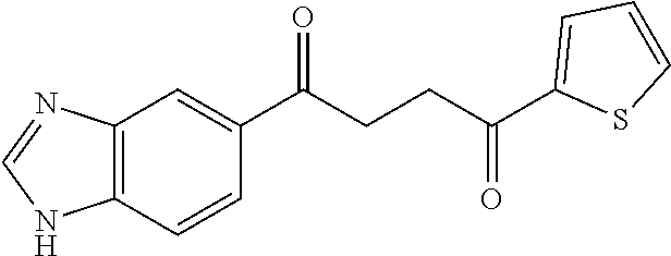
C1(C(CCC(C2=CC=CS2)=O)=O)=CC2=C(C=C1)NC=N2
